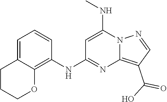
N12N=CC(C(O)=O)=C1N=C(NC1=C3C(=CC=C1)CCCO3)C=C2NC
